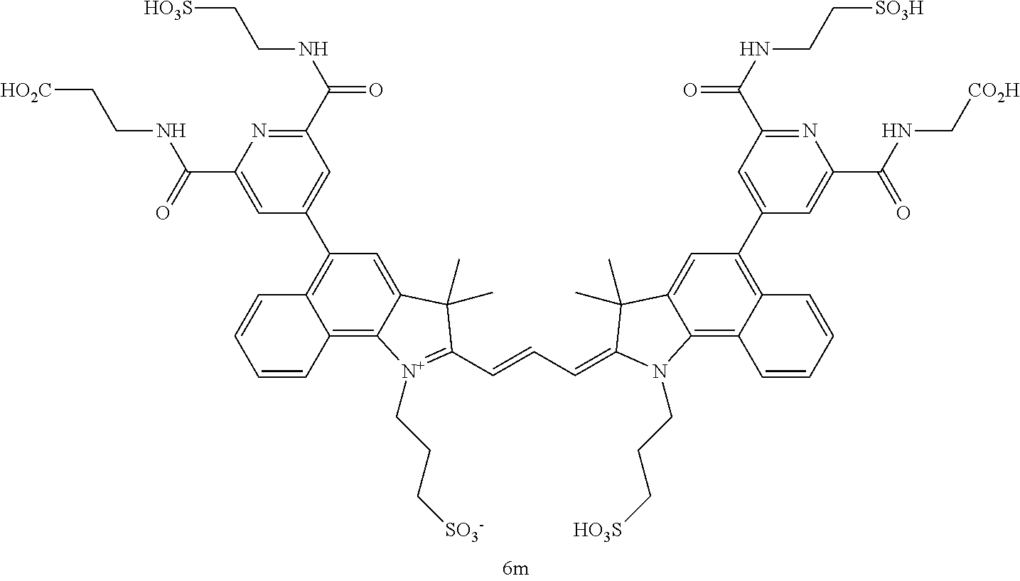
C1=C2C(=C3C(=C1C1=CC(C(NCC[HO3S])=O)=NC(C(NCC[HO2C])=O)=C1)C=CC=C3)[N+](CCC[SO3-])=C(C=CC=C1C(C)(C)C3=CC(C4=CC(C(NCC[SO3H])=O)=NC(C(NC[CO2H])=O)=C4)=C4C(=C3N1CCC[HO3S])C=CC=C4)C2(C)C
